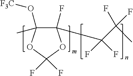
C1(F)(C(C(C)(F)F)(F)F)C(O[F3C])(C)OC(F)(F)O1
